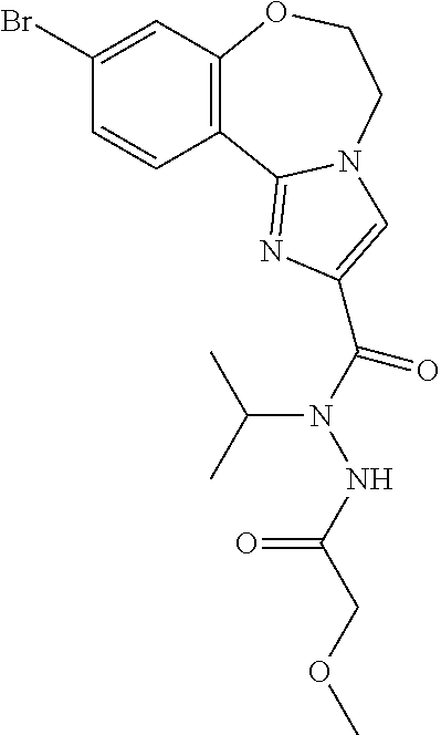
C(C1=CN2C(=N1)C1=C(OCC2)C=C(Br)C=C1)(=O)N(NC(=O)COC)C(C)C
